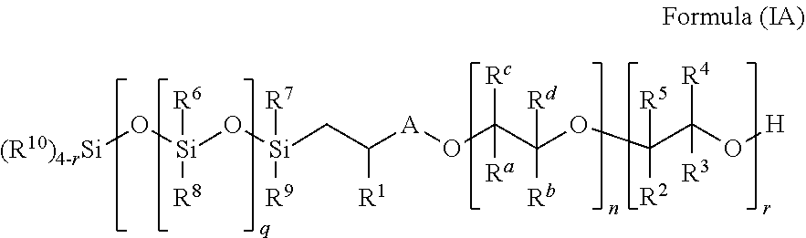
[(R10)4-rSi]O[Si](O[Si](CC([A]OC(C(OC(C(O[H])([R4])[R3])([R5])[R2])([Rd])[Rb])([Rc])[Ra])[R1])([R7])[R9])([R8])[R6]
